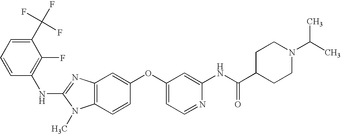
C1(C(F)(F)F)=CC=CC(NC2=NC3=C(N2C)C=CC(OC2=CC=NC(NC(C4CCN(C(C)C)CC4)=O)=C2)=C3)=C1F
